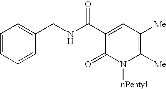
C1=CC=CC(CNC(C2=CC([Me])=C([Me])N([nPentyl])C2=O)=O)=C1
